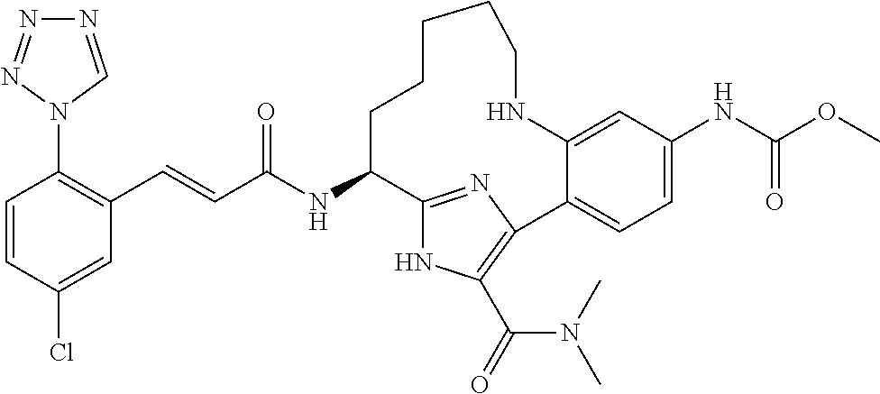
C(C(NC1C2=NC(=C(C(=O)N(C)C)N2)C2=CC=C(NC(OC)=O)C=C2NCCCCC1)=O)=CC1=C(N2C=NN=N2)C=CC(Cl)=C1
